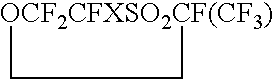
[OCF2CFXSO2CF(CF3)]1CC1
